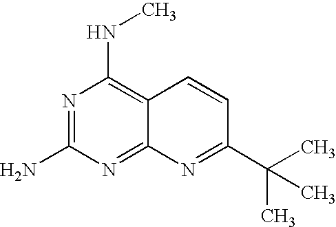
C12=NC(N)=NC(NC)=C1C=CC(C(C)(C)C)=N2
